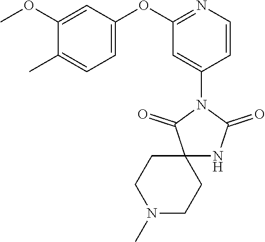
C1(OC)=CC(OC2=NC=CC(N3C(=O)C4(NC3=O)CCN(C)CC4)=C2)=CC=C1C
